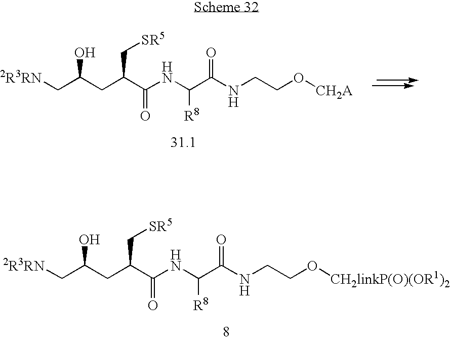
[2R3RN]CC(CC(C(NC(C(NCCO[CH2linkP(O)(OR1)2])=O)[R8])=O)C[SR5])O.[2R3RN]CC(CC(C(NC(C(NCCO[CH2A])=O)[R8])=O)C[SR5])O
